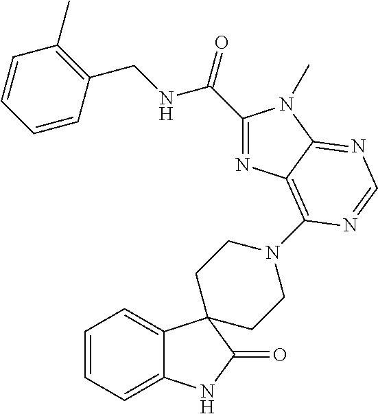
C1=CC=C2C(=C1)C1(C(=O)N2)CCN(C2=C3C(=NC=N2)N(C)C(C(NCC2=C(C)C=CC=C2)=O)=N3)CC1
